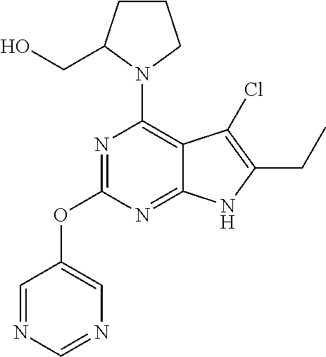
N1=C(OC2=CN=CN=C2)N=C2C(=C1N1CCCC1CO)C(Cl)=C(CC)N2
